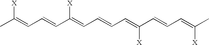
CC(=CC=CC(=CC=CC=C(C=CC=C(C)[X])[X])[X])[X]
